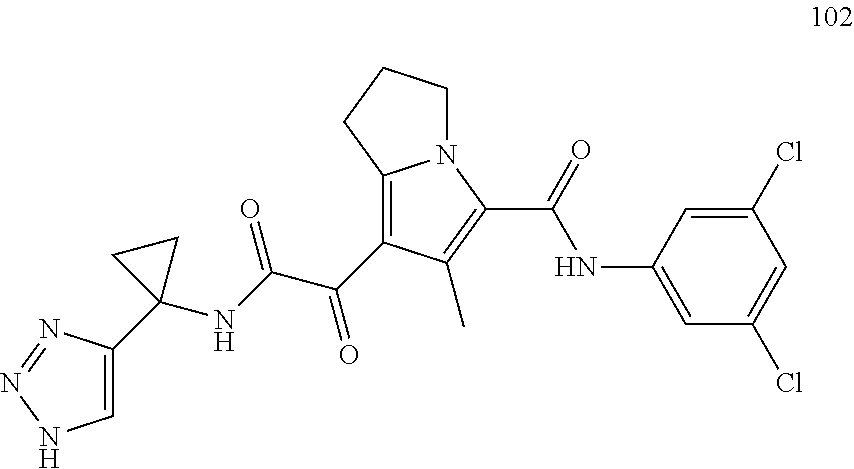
C1=C(C2(NC(C(C3=C4N(C(C(NC5=CC(Cl)=CC(Cl)=C5)=O)=C3C)CCC4)=O)=O)CC2)N=NN1
